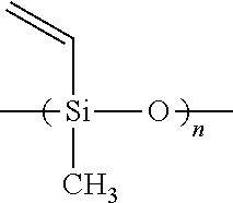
C[Si](OC)(C)C=C
